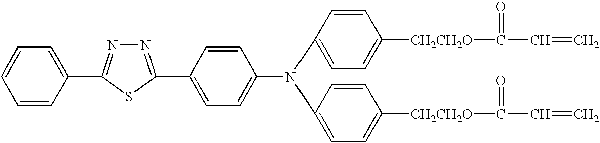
C1=CC(C2=NN=C(C3=CC=C(N(C4=CC=C([CH2CH2O]C(C=C)=O)C=C4)C4=CC=C([CH2CH2O]C(C=C)=O)C=C4)C=C3)S2)=CC=C1
